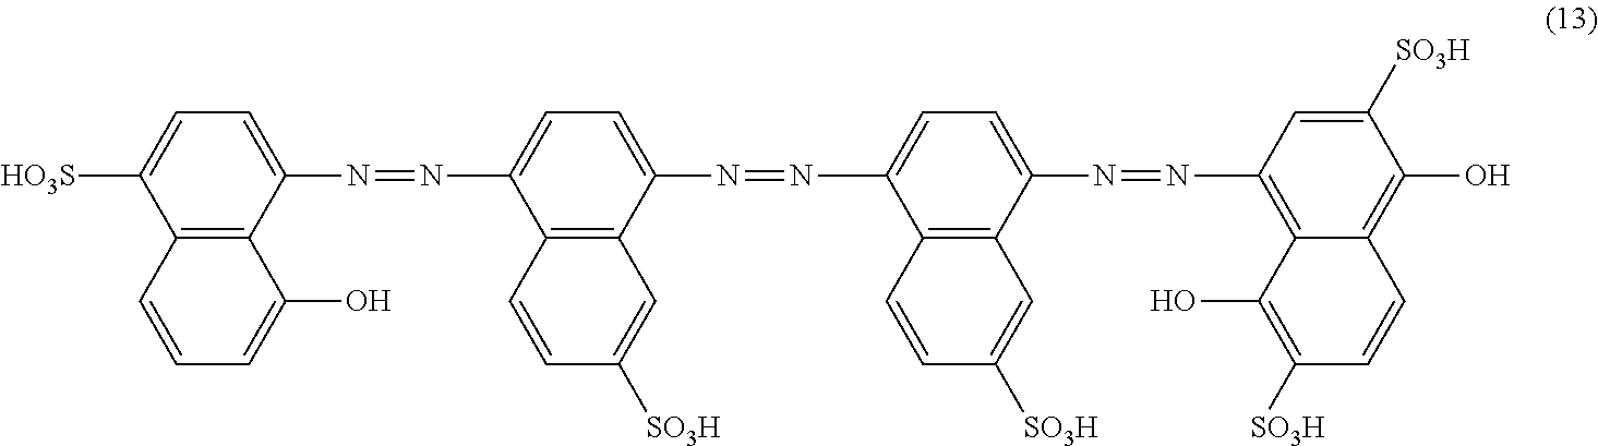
C1([HO3S])=CC=C(N=NC2=CC=C(N=NC3=CC=C(N=NC4=C5C(=C(O)C([SO3H])=C4)C=CC([SO3H])=C5O)C4=C3C=CC([SO3H])=C4)C3=C2C=CC([SO3H])=C3)C2=C1C=CC=C2O
